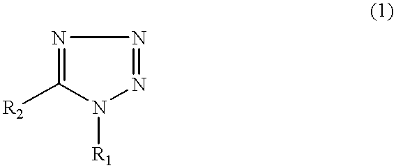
N1=NN=C([R2])N1[R1]
